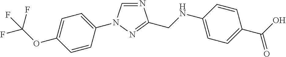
N1=CN(C2=CC=C(OC(F)(F)F)C=C2)N=C1CNC1=CC=C(C(O)=O)C=C1
